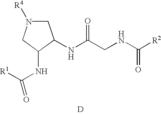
[D].N(C(CNC([R2])=O)=O)C1CN([R4])CC1NC([R1])=O
